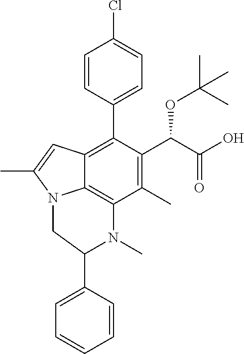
C1(C)=C(C(C(O)=O)OC(C)(C)C)C(C2=CC=C(Cl)C=C2)=C2C3=C1N(C)C(C1=CC=CC=C1)CN3C(C)=C2
